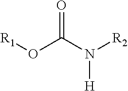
[R1]OC(N([R2])[H])=O
